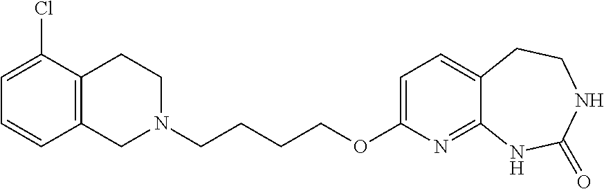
C12=C(CCN(CCCCOC3=CC=C4C(=N3)NC(=O)NCC4)C1)C(Cl)=CC=C2
